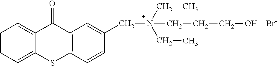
C12=CC=CC=C1C(=O)C1=C(S2)C=CC(CN(CC)(CC)CCCO)=C1.[Br-]
